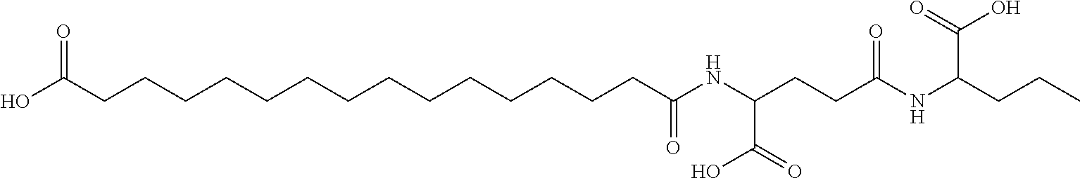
C(CCCCCCCCCCCCCCC(NC(CCC(NC(CCC)C(O)=O)=O)C(O)=O)=O)(O)=O
